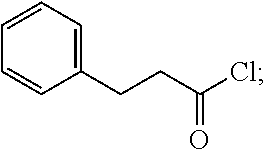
C1(CCC(Cl)=O)=CC=CC=C1
